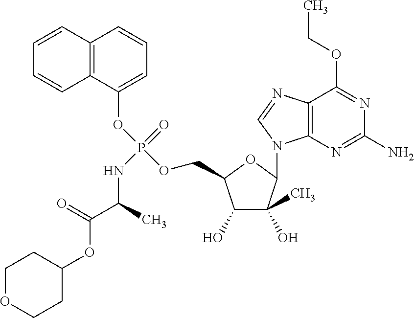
C1=CC2=C(C=C1)C(OP(=O)(NC(C(=O)OC1CCOCC1)C)OCC1C(O)C(O)(C)C(N3C4=C(C(OCC)=NC(N)=N4)N=C3)O1)=CC=C2
